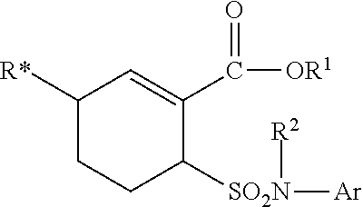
C1([R*])CCC([SO2N]([Ar])[R2])C(C([OR1])=O)=C1
